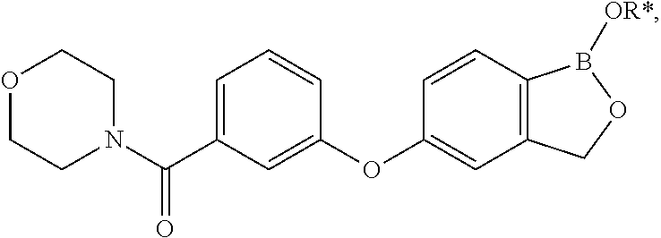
O1CCN(C(C2=CC=CC(OC3=CC4=C(C=C3)B([OR*])OC4)=C2)=O)CC1
